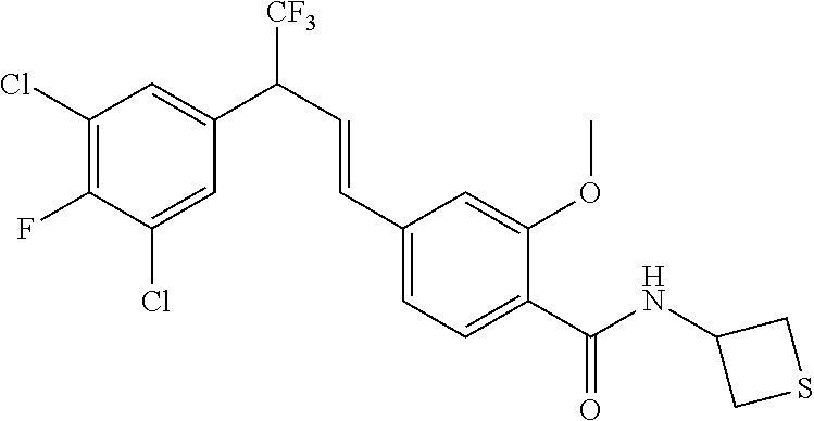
C1(Cl)=C(F)C(Cl)=CC(C(C=CC2=CC=C(C(NC3CSC3)=O)C(OC)=C2)[CF3])=C1
